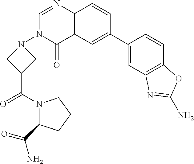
C12=C(C=CC(C3=CC4=C(C=C3)OC(N)=N4)=C1)N=CN(N1CC(C(N3C(C(=O)N)CCC3)=O)C1)C2=O
